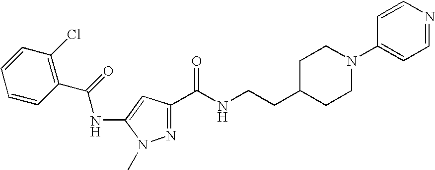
C1=CC(Cl)=C(C(=O)NC2=CC(C(NCCC3CCN(C4=CC=NC=C4)CC3)=O)=NN2C)C=C1
